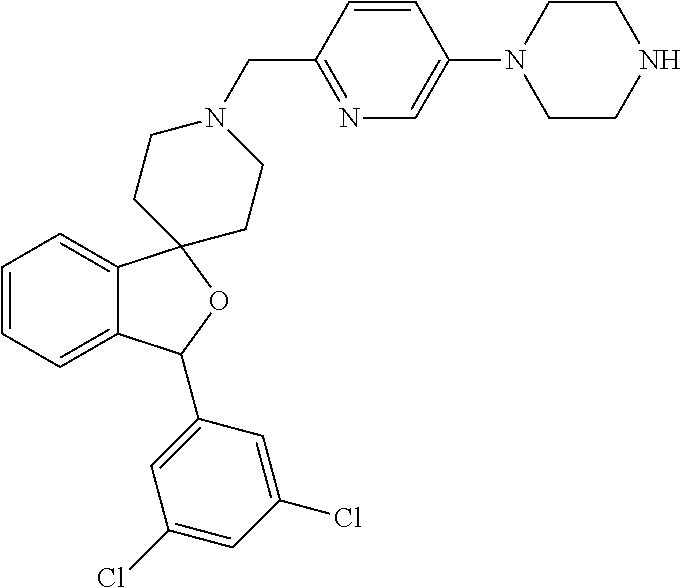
C1=C2C(=CC=C1)C1(OC2C2=CC(Cl)=CC(Cl)=C2)CCN(CC2=NC=C(N3CCNCC3)C=C2)CC1
